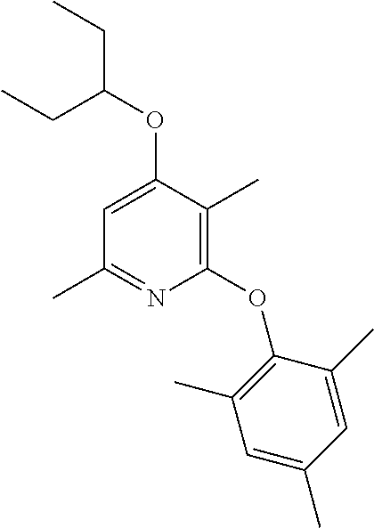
C1(OC2=C(C)C=C(C)C=C2C)=C(C)C(OC(CC)CC)=CC(C)=N1
